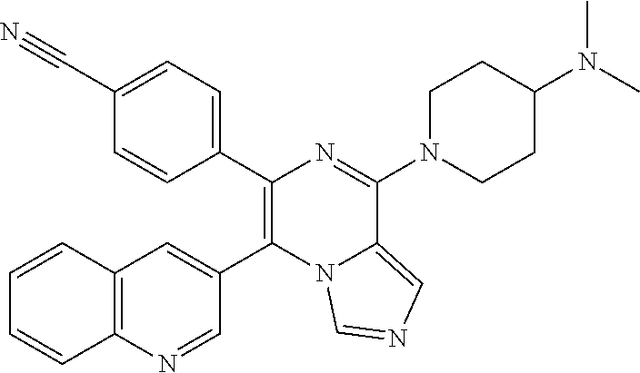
C12=C(C=C(C3=C(C4=CC=C(C#N)C=C4)N=C(N4CCC(N(C)C)CC4)C4=CN=CN34)C=N1)C=CC=C2
